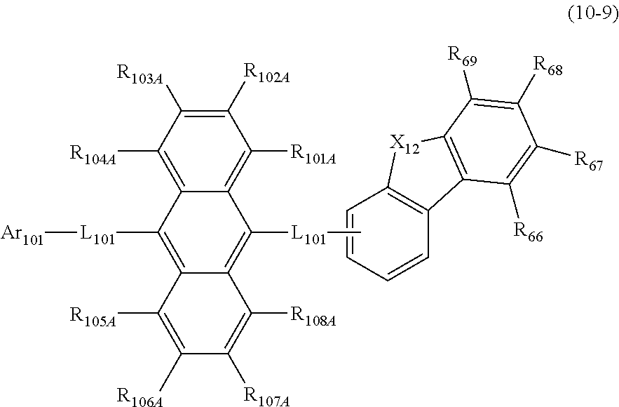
C1=CC=CC2=C1[X12]C1=C2C([R66])=C([R67])C([R68])=C1[R69].C1([R102A])=C([R103A])C([R104A])=C2C(=C1[R101A])C([L101]C)=C1C(=C2[L101][Ar101])C([R105A])=C([R106A])C([R107A])=C1[R108A]
